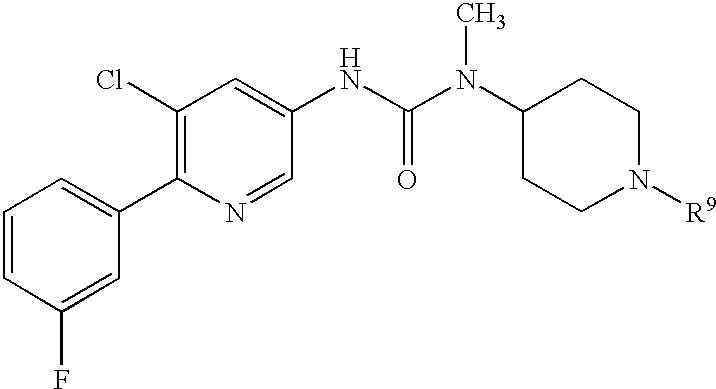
C1=CC(F)=CC(C2=C(Cl)C=C(NC(N(C3CCN([R9])CC3)C)=O)C=N2)=C1
